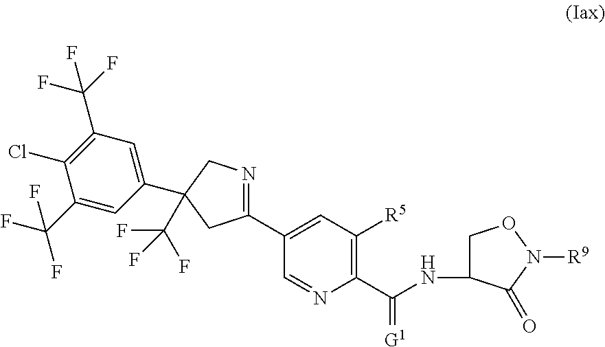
C1(C2=CC([R5])=C(C(=[G1])NC3CON([R9])C3=O)N=C2)=NCC(C2=CC(C(F)(F)F)=C(Cl)C(C(F)(F)F)=C2)(C(F)(F)F)C1
